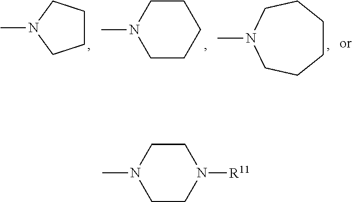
C1CCN(C)C1.C1N(C)CCCC1.C1CCCN(C)CC1.C1CN(C)CCN1[R11]
